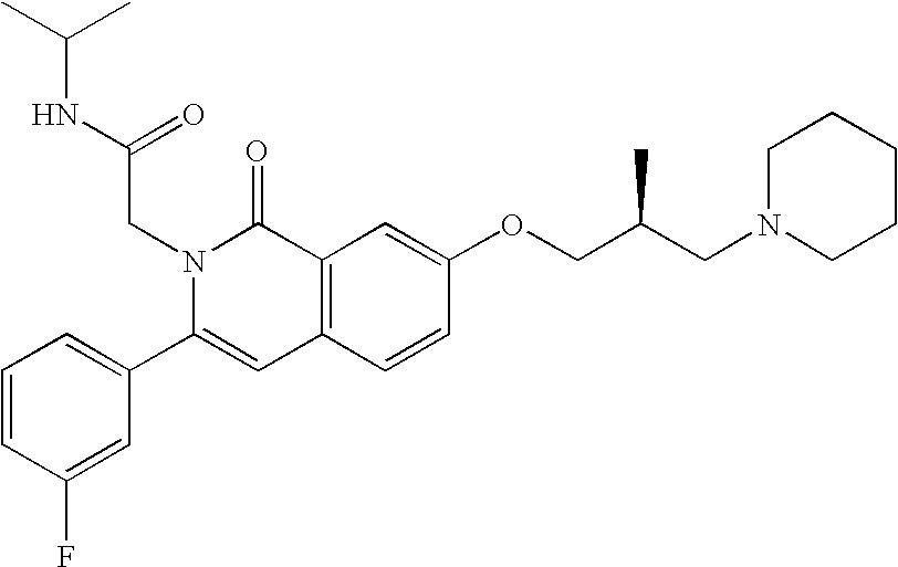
C1=CC(F)=CC(C2=CC3=C(C(=O)N2CC(=O)NC(C)C)C=C(OCC(CN2CCCCC2)C)C=C3)=C1
